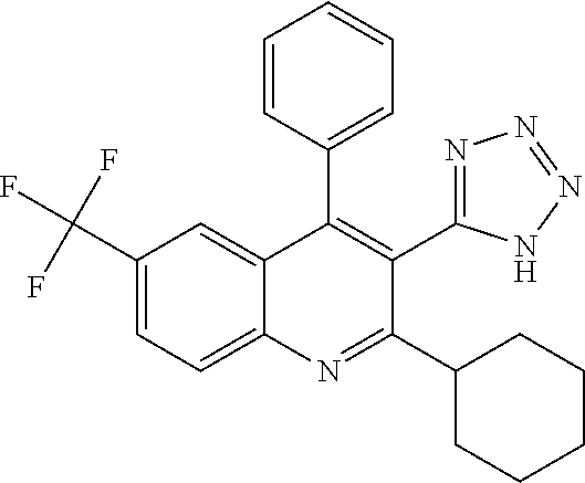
C1(C(F)(F)F)=CC=C2C(=C1)C(C1=CC=CC=C1)=C(C1=NN=NN1)C(C1CCCCC1)=N2
